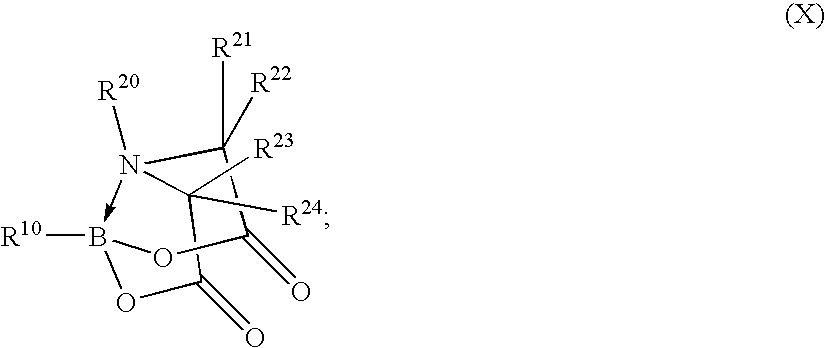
[R10]B12-N([R20])(C([R21])([R22])C(=O)O1)C([R23])([R24])C(=O)O2
